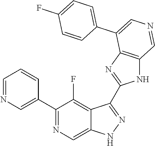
C1(C2=CN=CC=C2)=NC=C2C(=C1F)C(C1=NC3=C(N1)C=NC=C3C1=CC=C(F)C=C1)=NN2
